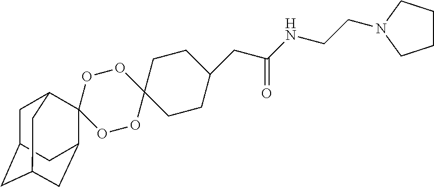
O1OC2(OOC13C1CC4CC(CC3C4)C1)CCC(CC(NCCN1CCCC1)=O)CC2
